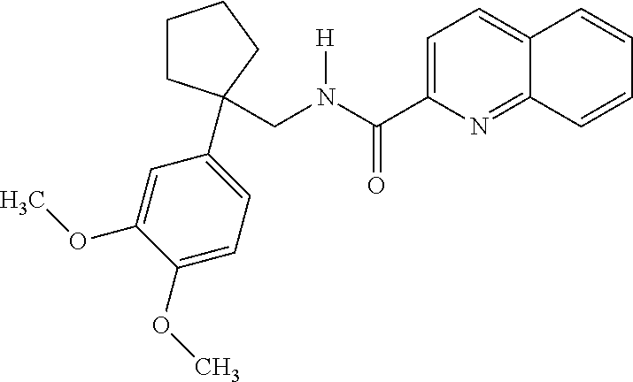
C1=CC2=CC=C(C(N(CC3(C4=CC=C(OC)C(OC)=C4)CCCC3)[H])=O)N=C2C=C1
